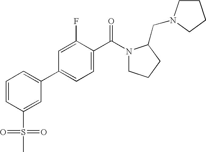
C1=CC(S(=O)(=O)C)=CC(C2=CC=C(C(N3CCCC3CN3CCCC3)=O)C(F)=C2)=C1
